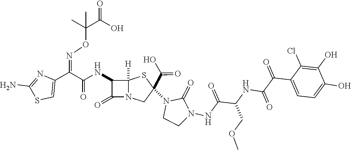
C(=O)(NC1C(=O)N2C1([H])SC(C(O)=O)(N1CCN(NC(C(NC(C(C3=CC=C(O)C(O)=C3Cl)=O)=O)COC)=O)C1=O)C2)C(C1=CSC(N)=N1)=NOC(C(O)=O)(C)C
